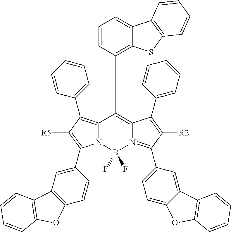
N12C(=C(C3=CC=CC=C3)C([R5])=C1C1=CC3=C(C=C1)OC1=C3C=CC=C1)C(C1=C3C(=CC=C1)C1=C(S3)C=CC=C1)=C1N(=C(C3=CC=C4C(=C3)C3=C(O4)C=CC=C3)C([R2])=C1C1=CC=CC=C1)B2(F)F
